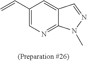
C1(C=C)=CN=C2C(=C1)C=NN2C
